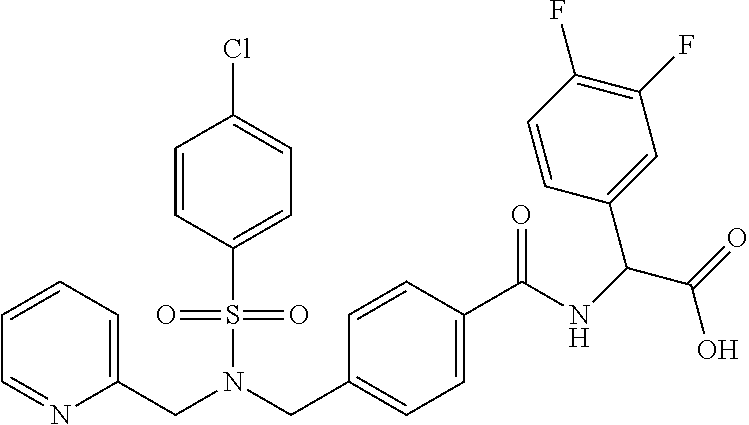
C1=CC=C(CN(S(=O)(=O)C2=CC=C(Cl)C=C2)CC2=CC=C(C(NC(C3=CC(F)=C(F)C=C3)C(O)=O)=O)C=C2)N=C1
